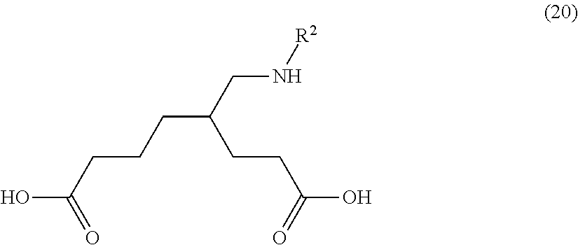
OC(=O)CCCC(CN[R2])CCC(O)=O
